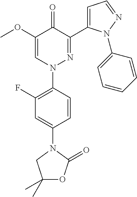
COC1=CN(C2=C(F)C=C(N3CC(C)(C)OC3=O)C=C2)N=C(C2=CC=NN2C2=CC=CC=C2)C1=O
